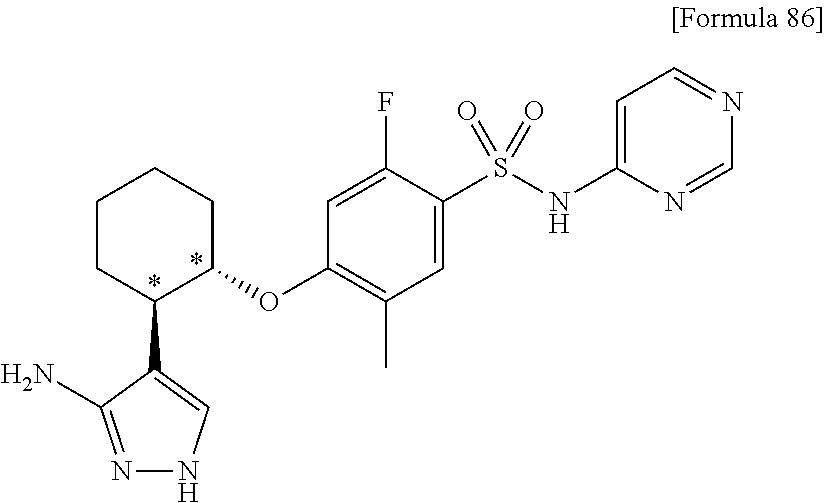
N1=C(N)C(C2C(OC3=C(C)C=C(S(=O)(=O)NC4=CC=NC=N4)C(F)=C3)CCCC2)=CN1
